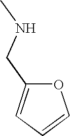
O1C(CNC)=CC=C1
